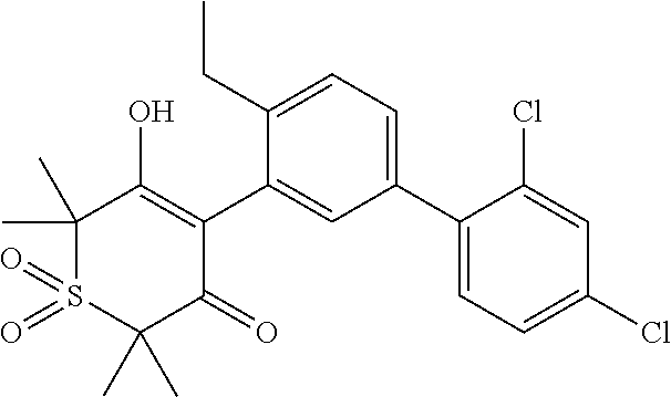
C1(C2=CC=C(Cl)C=C2Cl)=CC=C(CC)C(C2=C(O)C(C)(C)S(=O)(=O)C(C)(C)C2=O)=C1
